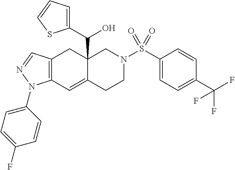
C12=C(C=NN1C1=CC=C(F)C=C1)CC1(C(O)C3=CC=CS3)C(=C2)CCN(S(C2=CC=C(C(F)(F)F)C=C2)(=O)=O)C1
